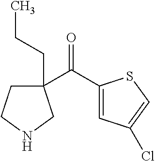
C1(C(C2=CC(Cl)=CS2)=O)(CCC)CCNC1
